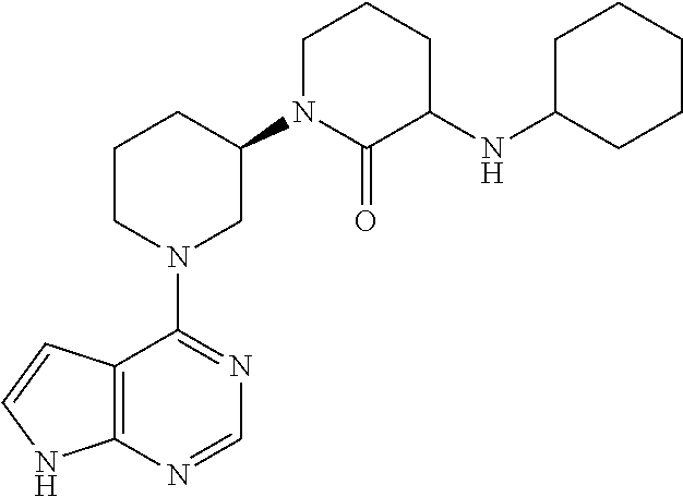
C12=C(N=CN=C1N1CC(N3C(=O)C(NC4CCCCC4)CCC3)CCC1)NC=C2
